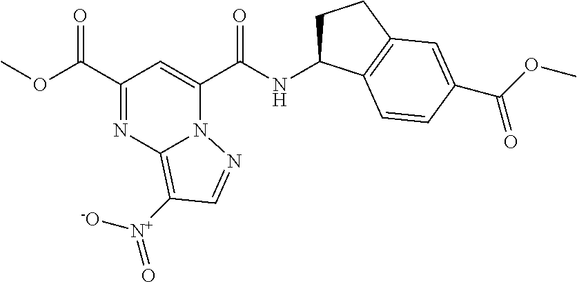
C1(C(OC)=O)=NC2=C([N+]([-O])=O)C=NN2C(C(NC2CCC3=C2C=CC(C(OC)=O)=C3)=O)=C1
